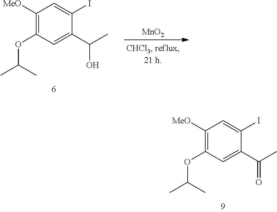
C1([MeO])=C(OC(C)C)C=C(C(C)=O)C(I)=C1.C1([MeO])=C(OC(C)C)C=C(C(C)O)C(I)=C1.[MnO2]
